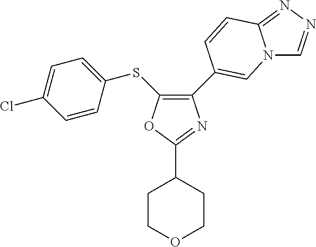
C1(C2=CN3C=NN=C3C=C2)=C(SC2=CC=C(Cl)C=C2)OC(C2CCOCC2)=N1
